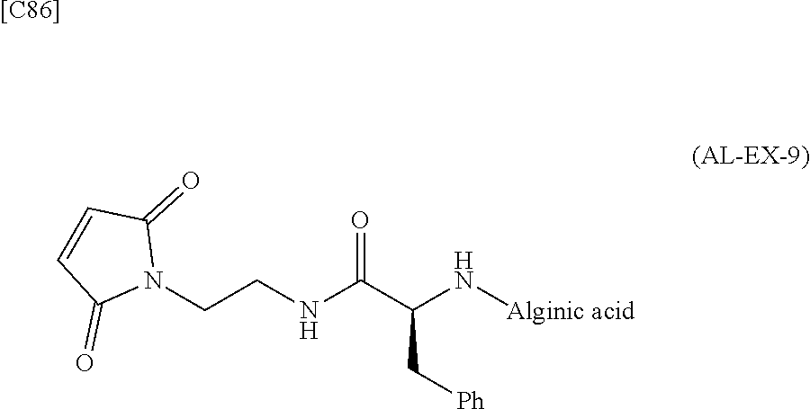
[[C86]].C(CNC(C(N[Alginic acid])C[Ph])=O)N1C(=O)C=CC1=O
